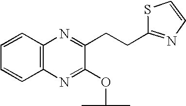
C12=C(N=C(OC(C)C)C(CCC3=NC=CS3)=N1)C=CC=C2
